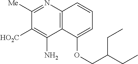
C1([Me])=NC2=C(C(N)=C1[HO2C])C(OCC(CC)CC)=CC=C2
